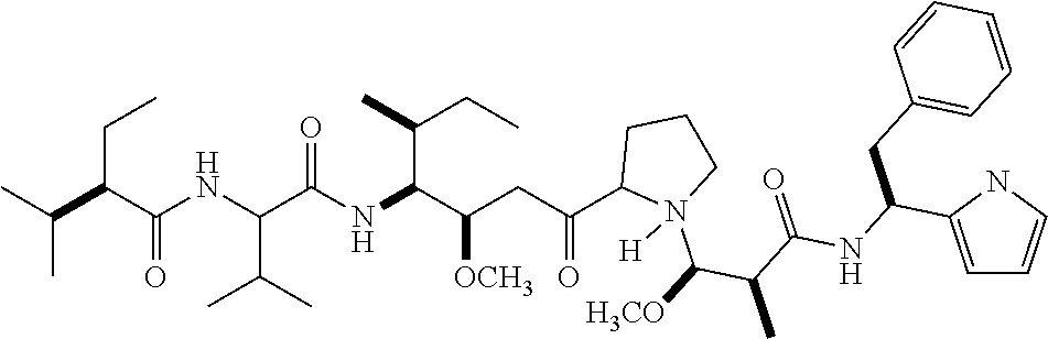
CC(C(C(NC(C(NC(C(CC(C1N(C(C(C(=O)NC(CC2=CC=CC=C2)C2=CC=CN2)C)[H3CO])([H])CCC1)=O)[OCH3])C(CC)C)=O)C(C)C)=O)CC)C
